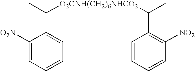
C1([O2N])=CC=CC=C1C(C)[O2CNH(CH2)6NHCO2]C(C)C1=C([NO2])C=CC=C1
